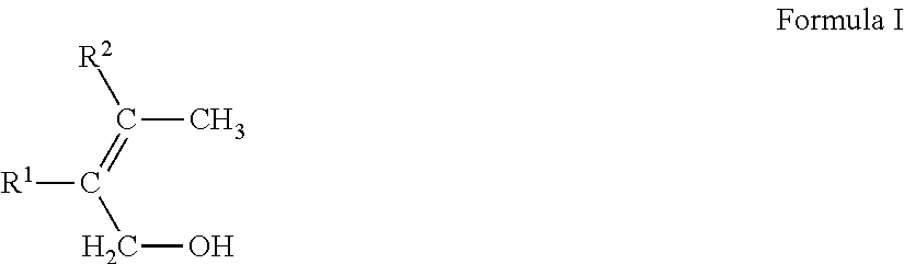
CC(=C(CO)[R1])[R2]
